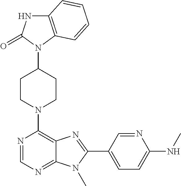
C12=C(N(C3CCN(C4=C5C(=NC=N4)N(C)C(C4=CC=C(NC)N=C4)=N5)CC3)C(=O)N1)C=CC=C2
